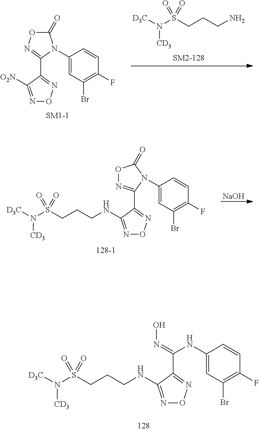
C1(N2C(C3=NON=C3[O2N])=NOC2=O)=CC(Br)=C(F)C=C1.C(CN)CS(N([D3C])[CD3])(=O)=O.[NaOH].C(CNC1=NON=C1C1=NOC(=O)N1C1=CC(Br)=C(F)C=C1)CS(N([D3C])[CD3])(=O)=O.C(NC1=NON=C1C(=NO)NC1=CC(Br)=C(F)C=C1)CCS(N([D3C])[CD3])(=O)=O
